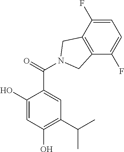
C1(O)=CC(O)=C(C(C)C)C=C1C(=O)N1CC2=C(C(F)=CC=C2F)C1
